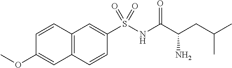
C12=C(C=CC(S(NC(C(CC(C)C)N)=O)(=O)=O)=C1)C=C(OC)C=C2
